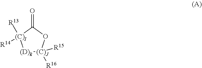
[(D)k]1[(C)J]([R15])([R16])OC(=O)[(C)I]1([R13])[R14]
